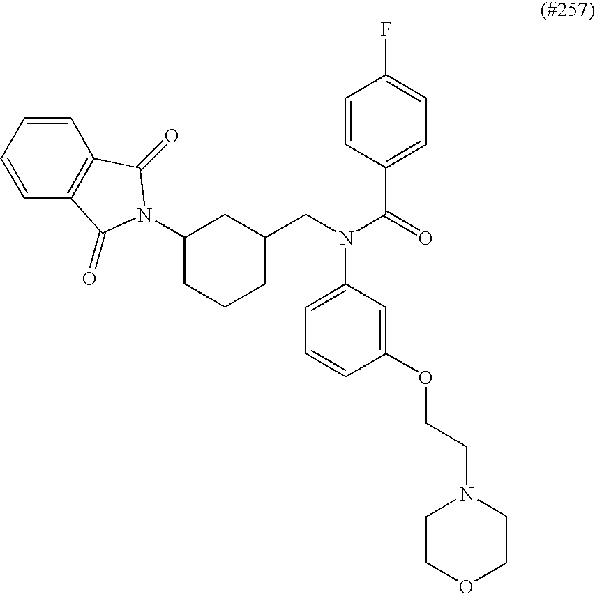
C1C(CN(C(=O)C2=CC=C(F)C=C2)C2=CC=CC(OCCN3CCOCC3)=C2)CC(N2C(=O)C3=C(C=CC=C3)C2=O)CC1
